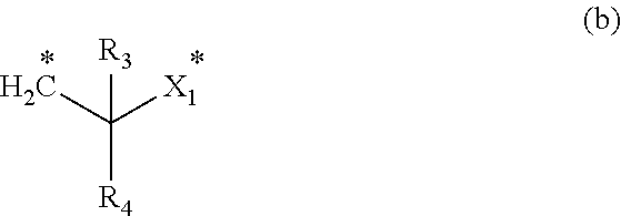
[R4]C(C)([X1])[R3]
